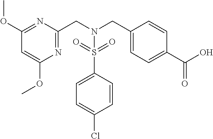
C1(OC)=NC(CN(CC2=CC=C(C(O)=O)C=C2)S(=O)(=O)C2=CC=C(Cl)C=C2)=NC(OC)=C1
